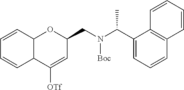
C1=CC2C(C=C1)C([OTf])=CC(CN(C(C1=CC=CC3=C1C=CC=C3)C)[Boc])O2
